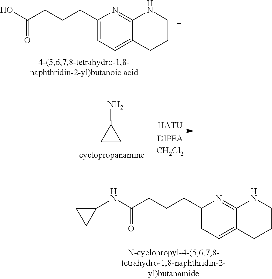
C1=C(CCCC(=O)O)N=C2C(=C1)CCCN2.NC1CC1.[HATU].C1=C(CCCC(=O)NC2CC2)N=C2C(=C1)CCCN2
